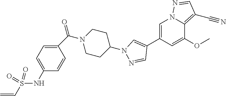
C1=C(C2=CN(C3CCN(C(=O)C4=CC=C(NS(C=C)(=O)=O)C=C4)CC3)N=C2)C=C(OC)C2=C(C#N)C=NN12
